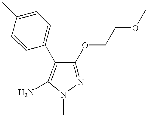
N1=C(OCCOC)C(C2=CC=C(C)C=C2)=C(N)N1C
